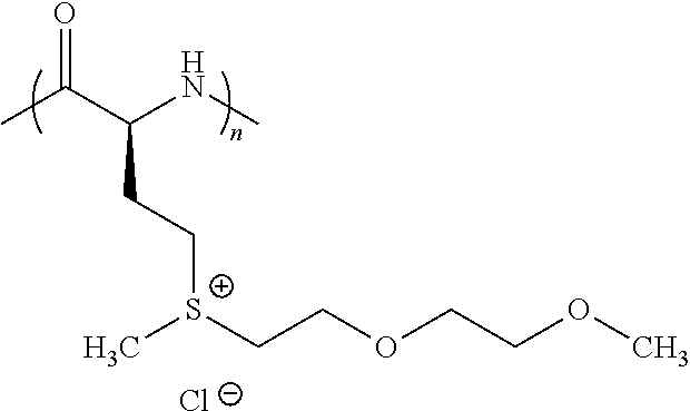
CC(C(NC)CC[S+](CCOCCOC)C)=O.[Cl-]
